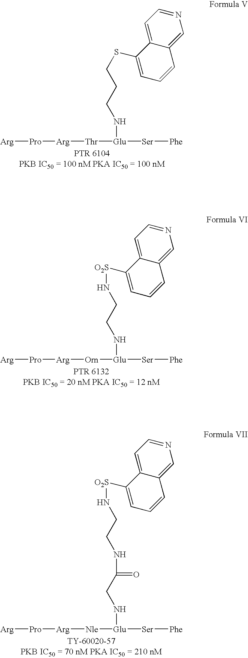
S(C1=CC=CC2=CN=CC=C12)CCCN[Glu]([Ser][Phe])[Thr][Arg][Pro][Arg].C(CN[O2S]C1=CC=CC2=CN=CC=C12)N[Glu]([Ser][Phe])[Orn][Arg][Pro][Arg].N(CCN[O2S]C1=CC=CC2=CN=CC=C12)C(=O)CN[Glu]([Ser][Phe])[Nle][Arg][Pro][Arg]
